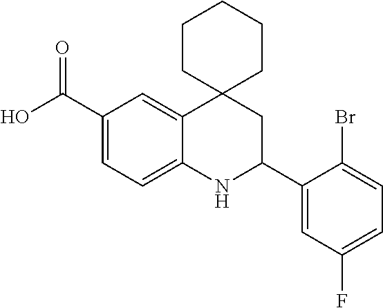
C1(C(O)=O)=CC=C2C(=C1)C1(CC(C3=CC(F)=CC=C3Br)N2)CCCCC1
